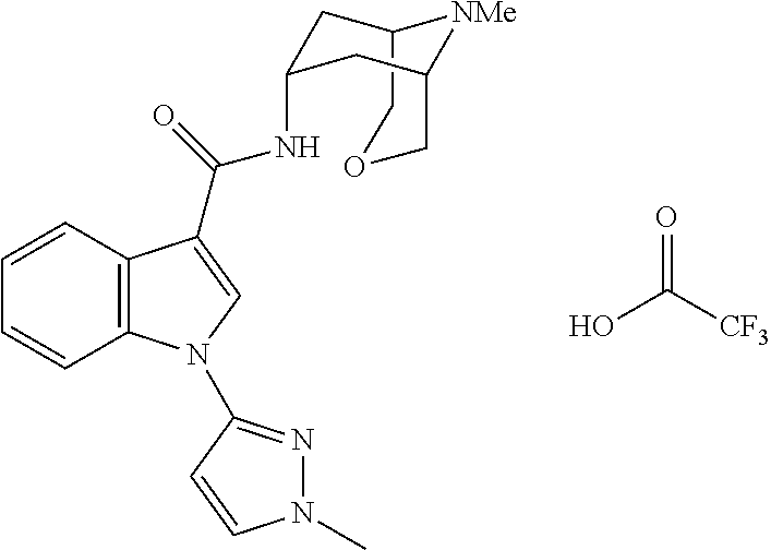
OC([CF3])=O.C1=CC2=C(C=C1)C(C(=O)NC1CC3COCC(C1)[NMe]3)=CN2C1=NN(C)C=C1
